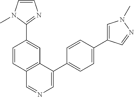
C1=CC2=C(C=C1C1=NC=CN1C)C(C1=CC=C(C3=CN(C)N=C3)C=C1)=CN=C2
